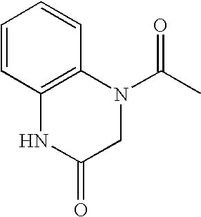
C12=C(N(C(C)=O)CC(=O)N1)C=CC=C2
